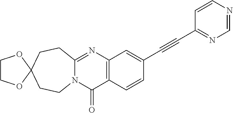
N12C(=NC3=C(C1=O)C=CC(C#CC1=NC=NC=C1)=C3)CCC1(CC2)OCCO1
